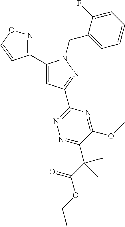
C1(C2=CC(C3=NN=C(C(C(OCC)=O)(C)C)C(OC)=N3)=NN2CC2=CC=CC=C2F)=NOC=C1
